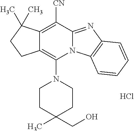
Cl.C12=C([CN])C3=NC4=C(N3C(N3CCC(C)(CO)CC3)=C1CCC2(C)C)C=CC=C4
